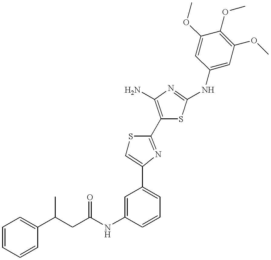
C(NC1=CC(C2=CSC(C3=C(N)N=C(NC4=CC(OC)=C(OC)C(OC)=C4)S3)=N2)=CC=C1)(=O)CC(C1=CC=CC=C1)C
